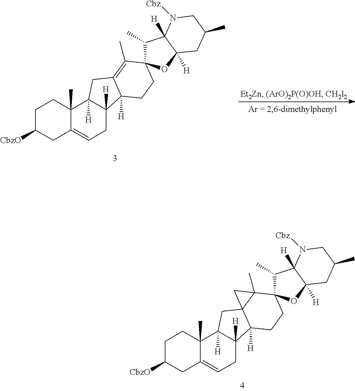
C1C([CbzO])CC2=CCC3([H])C([H])(C2(C)C1)CC12C3([H])CCC3(C(C)C4([H])C([H])(O3)CC(C)CN4[Cbz])C1(C)C2.C1C([CbzO])CC2=CCC3([H])C([H])(C2(C)C1)CC1=C(C)C2(C(C)C4([H])C([H])(O2)CC(C)CN4[Cbz])CCC31[H]
